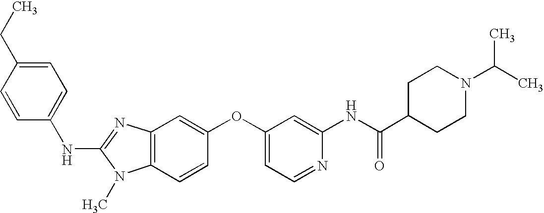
C1=C(CC)C=CC(NC2=NC3=C(N2C)C=CC(OC2=CC=NC(NC(C4CCN(C(C)C)CC4)=O)=C2)=C3)=C1
